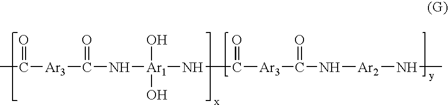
CC([Ar3]C(=O)N[Ar1](NC([Ar3]C(=O)N[Ar2]NC)=O)(O)O)=O
